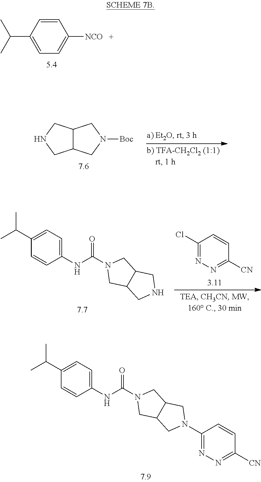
C1=CC(C(C)C)=CC=C1[NCO].C1(NC(N2CC3C(C2)CN(C2=NN=C([CN])C=C2)C3)=O)=CC=C(C(C)C)C=C1.C12C(CN([Boc])C1)CNC2.C1(NC(N2CC3C(C2)CNC3)=O)=CC=C(C(C)C)C=C1.C1(Cl)=NN=C([CN])C=C1
